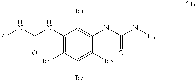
[R1]NC(NC1=C([Rd])C([Rc])=C([Rb])C(NC(N[R2])=O)=C1[Ra])=O
